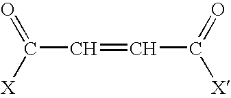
C(C=CC(=O)[X])(=O)[X]
